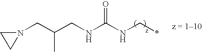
N1(CC(CNC(NC*)=O)C)CC1
